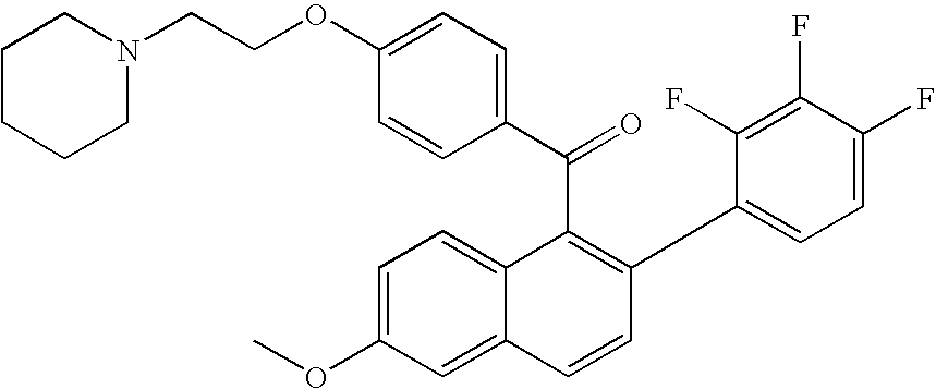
C(C1=C(C2=CC=C(F)C(F)=C2F)C=CC2=CC(OC)=CC=C12)(C1=CC=C(OCCN2CCCCC2)C=C1)=O
